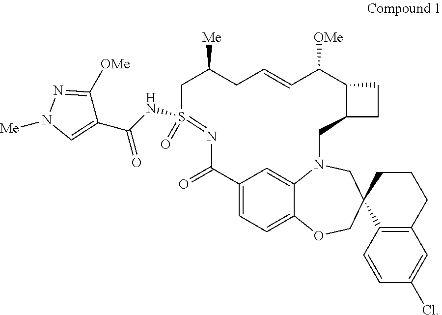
C12=C(C=CC(Cl)=C1)C1(CCC2)CN2C3=CC(=CC=C3OC1)C(=O)N=S(=O)(NC(C1=CN([Me])N=C1[OMe])=O)CC([Me])CC=CC([OMe])C1C(C2)CC1
